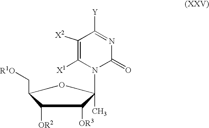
C1([OR2])C(C[R1O])OC(C)(N2C([X1])=C([X2])C([Y])=NC2=O)C1[OR3]
